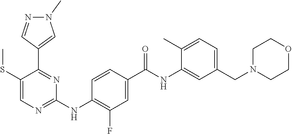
C1(C2=NC(NC3=C(F)C=C(C(NC4=CC(CN5CCOCC5)=CC=C4C)=O)C=C3)=NC=C2SC)=CN(C)N=C1
